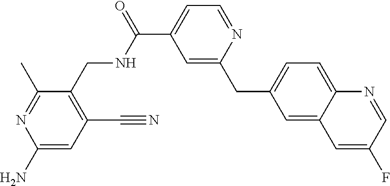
C1(C)=NC(N)=CC(C#N)=C1CNC(C1=CC=NC(CC2=CC=C3C(=C2)C=C(F)C=N3)=C1)=O
